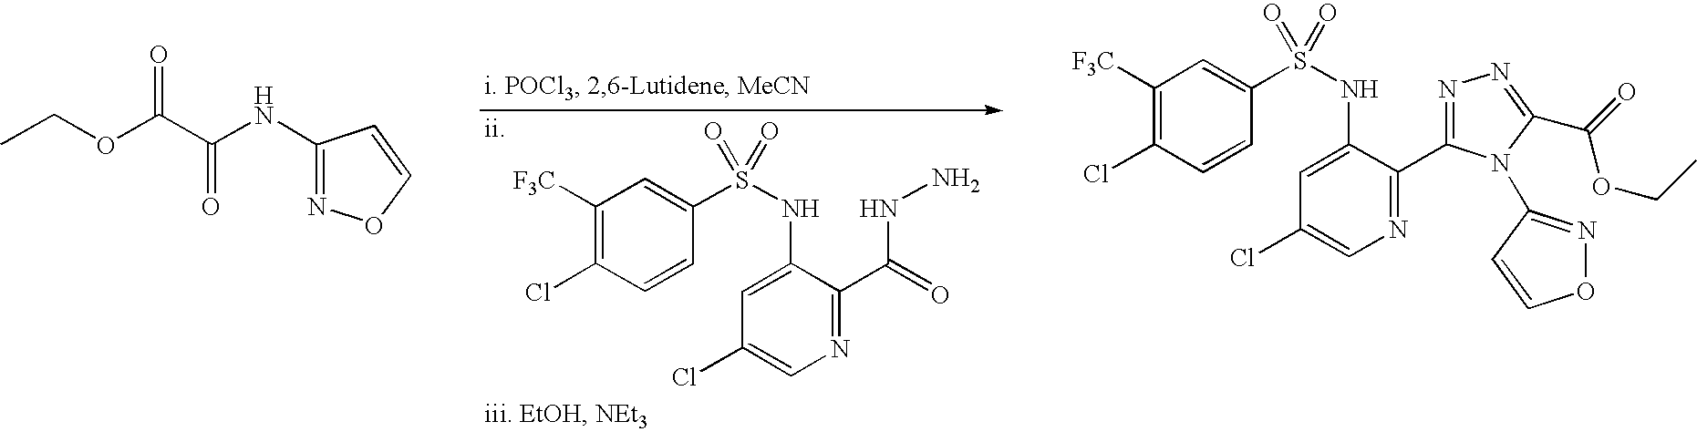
C1([F3C])=C(Cl)C=CC(S(NC2=CC(Cl)=CN=C2C(NN)=O)(=O)=O)=C1.CCOC(C(NC1=NOC=C1)=O)=O.C1([F3C])=C(Cl)C=CC(S(NC2=CC(Cl)=CN=C2C2=NN=C(C(=O)OCC)N2C2=NOC=C2)(=O)=O)=C1
